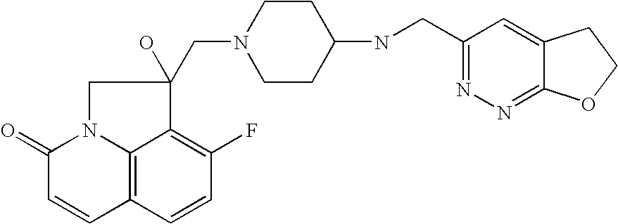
C1(=O)C=CC2=C3N1CC(CN1CCC(NCC4=NN=C5C(=C4)CCO5)CC1)(O)C3=C(F)C=C2
